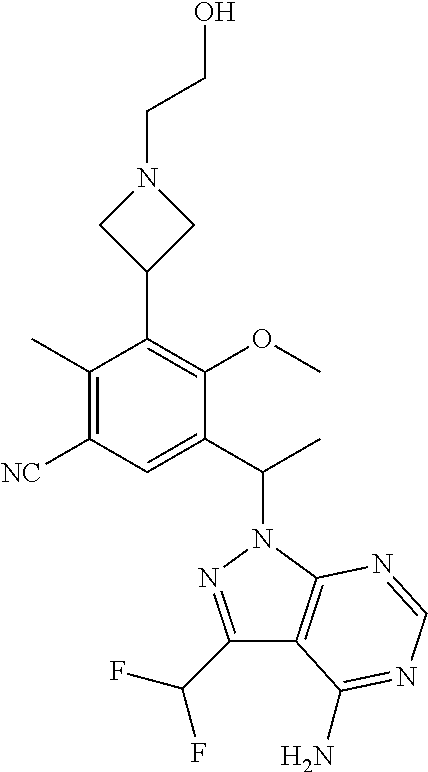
C1(C(C)N2N=C(C(F)F)C3=C2N=CN=C3N)=CC([NC])=C(C)C(C2CN(CCO)C2)=C1OC
